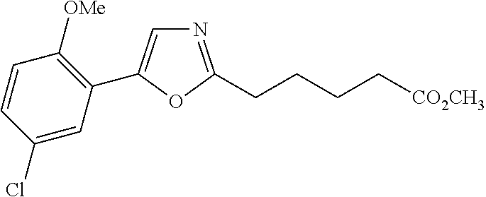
C1=CC(Cl)=CC(C2=CN=C(CCCC[CO2CH3])O2)=C1[OMe]
